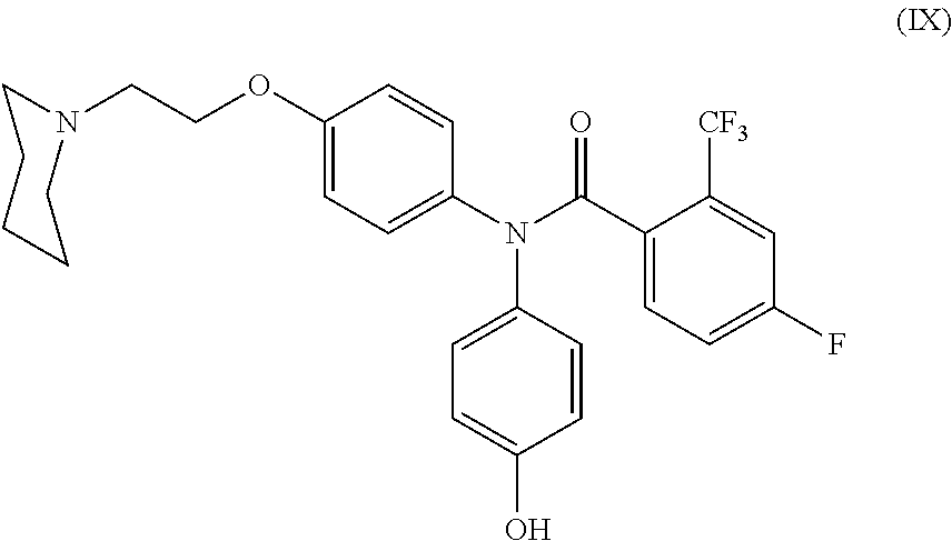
C1(N(C(C2=CC=C(F)C=C2[CF3])=O)C2=CC=C(O)C=C2)=CC=C(OCCN2CCCCC2)C=C1
